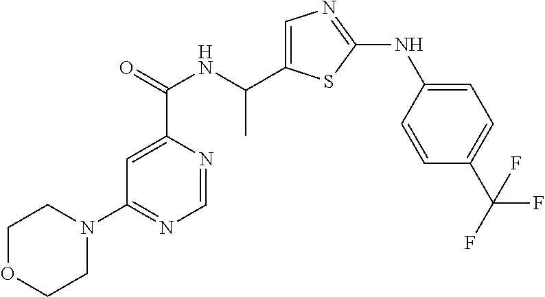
C1=C(C(NC(C2=CN=C(NC3=CC=C(C(F)(F)F)C=C3)S2)C)=O)N=CN=C1N1CCOCC1
